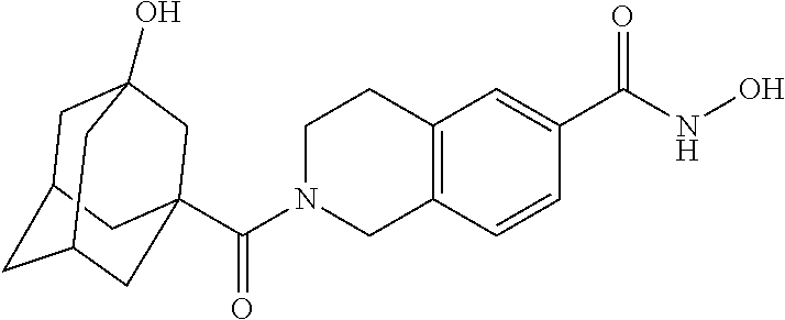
C(N1CCC2=C(C1)C=CC(C(=O)NO)=C2)(=O)C12CC3(O)CC(CC(C1)C3)C2
